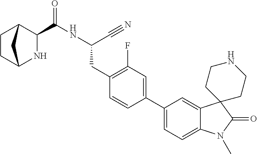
C(NC(CC1=C(F)C=C(C2=CC=C3C(=C2)C2(C(=O)N3C)CCNCC2)C=C1)C#N)(=O)C1C2CCC(N1)C2
